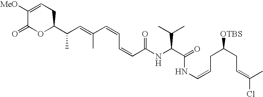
N(C(C(C)C)C(NC=CCC(CC=C(Cl)C)[OTBS])=O)C(C=CC=CC(=CC(C1CC=C([MeO])C(=O)O1)C)C)=O
